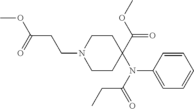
C(CCN1CCC(N(C2=CC=CC=C2)C(=O)CC)(C(OC)=O)CC1)(OC)=O
